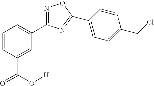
C1=CC(C(=O)O[H])=CC(C2=NOC(C3=CC=C(CCl)C=C3)=N2)=C1
